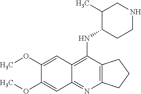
C12=C(N=C3C(=C1NC1CCNCC1C)C=C(OC)C(OC)=C3)CCC2
